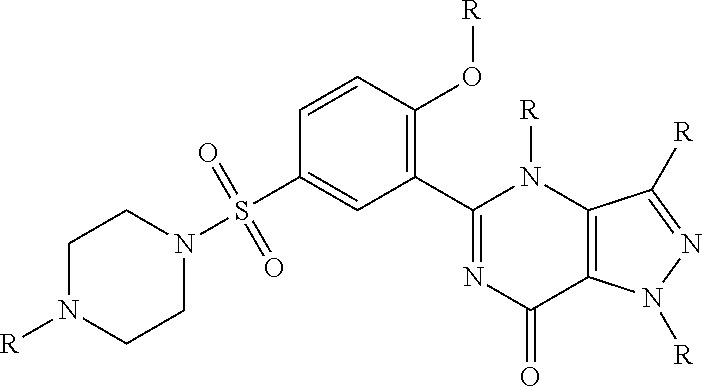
C1(C2=C(O[R])C=CC(S(N3CCN([R])CC3)(=O)=O)=C2)=NC(=O)C2=C(N1[R])C([R])=NN2[R]
